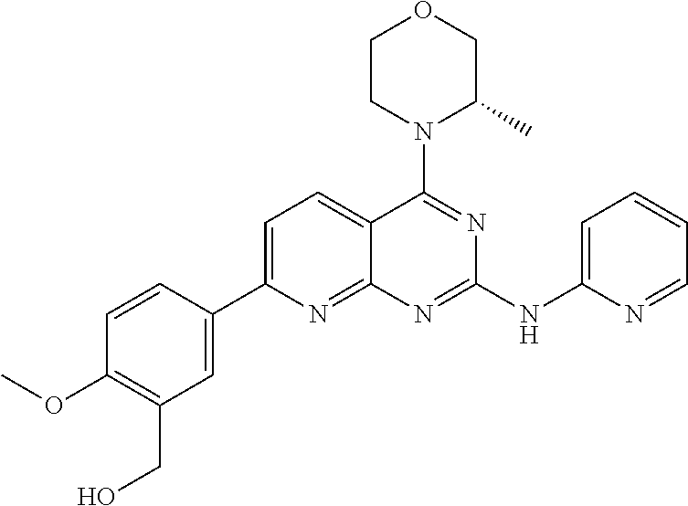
C1=C(C2=CC(CO)=C(OC)C=C2)N=C2C(=C1)C(N1C(C)COCC1)=NC(NC1=CC=CC=N1)=N2
